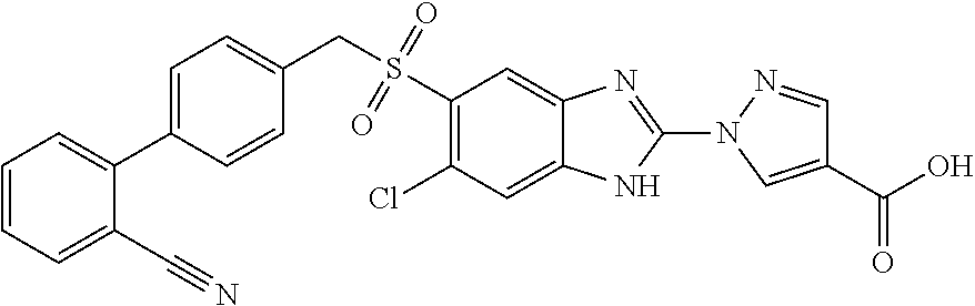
C1=C(C2=CC=CC=C2C#N)C=CC(CS(=O)(=O)C2=C(Cl)C=C3C(=C2)N=C(N2C=C(C(O)=O)C=N2)N3)=C1
